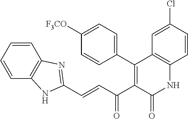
C1=CC=CC2=C1N=C(C=CC(C1=C(C3=CC=C([F3CO])C=C3)C3=C(NC1=O)C=CC(Cl)=C3)=O)N2
